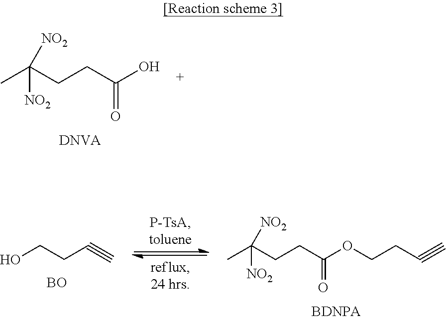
CC(CCC(O)=O)([NO2])[NO2].[DNVA].CC(CCC(OCCC#C)=O)([NO2])[NO2].OCCC#C.[BO]
